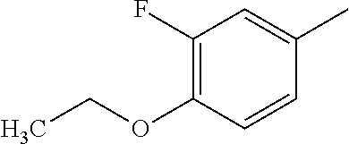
C1(F)=C(OCC)C=CC(C)=C1
